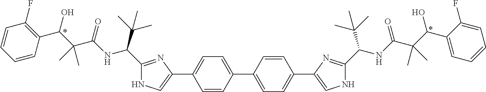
C1=C(C2=CNC(C(NC(C(C(C3=C(F)C=CC=C3)O)(C)C)=O)C(C)(C)C)=N2)C=CC(C2=CC=C(C3=CNC(C(NC(C(C(C4=CC=CC=C4F)O)(C)C)=O)C(C)(C)C)=N3)C=C2)=C1
